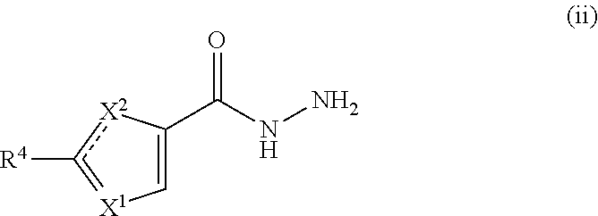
C1=C(C(=O)NN)[X2]c([R4])=[X1]1
